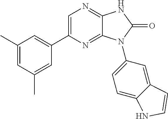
C1=C(C2=CC(C)=CC(C)=C2)N=C2C(=N1)NC(=O)N2C1=CC=C2C(=C1)C=CN2
